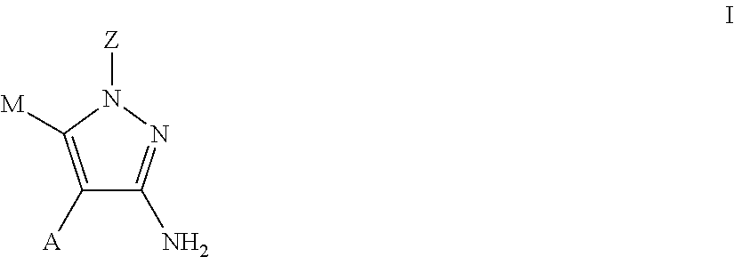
C1(N)=NN([Z])C([M])=C1[A]
